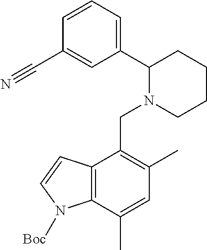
C1(C2N(CC3=C(C)C=C(C)C4=C3C=CN4[Boc])CCCC2)=CC=CC(C#N)=C1
